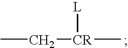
CC[CR](C)[L]
